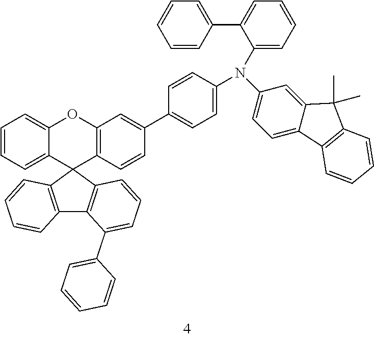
C1=CC=C2C(=C1)OC1=C(C23C2=C(C4=C3C=CC=C4C3=CC=CC=C3)C=CC=C2)C=CC(C2=CC=C(N(C3=CC=C4C(=C3)C(C)(C)C3=C4C=CC=C3)C3=CC=CC=C3C3=CC=CC=C3)C=C2)=C1
